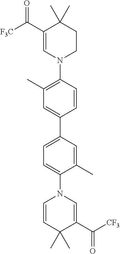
C1(C([F3C])=O)=CN(C2=C(C)C=C(C3=CC=C(N4C=CC(C)(C)C(C([CF3])=O)=C4)C(C)=C3)C=C2)CCC1(C)C
